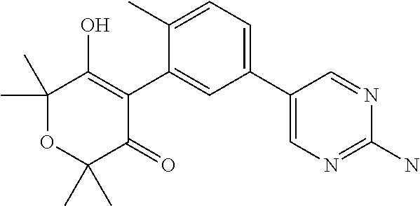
C1(C2=CC=C(C)C(C3=C(O)C(C)(C)OC(C)(C)C3=O)=C2)=CN=C(N)N=C1
